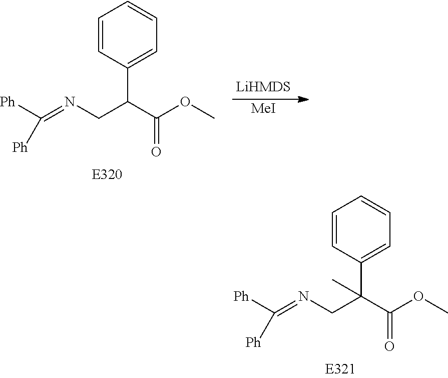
N(CC(C1=CC=CC=C1)(C(=O)OC)C)=C([Ph])[Ph].N(CC(C1=CC=CC=C1)C(=O)OC)=C([Ph])[Ph].[MeI]
